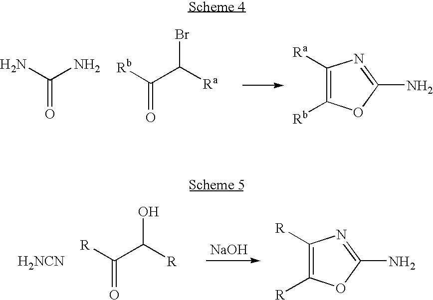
NC(N)=O.[Rb]C(C([Ra])Br)=O.C1([Ra])=C([Rb])OC(N)=N1.[H2NCN].[R]C(C([R])O)=O.[NaOH].C1([R])=C([R])OC(N)=N1
